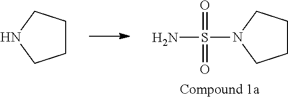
C1CCN(S(N)(=O)=O)C1.C1CCNC1
